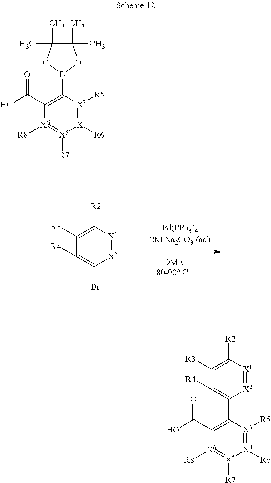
C1([R4])=C(Br)[X2]=[X1]C([R2])=C1[R3].C1(B2OC(C)(C)C(C)(C)O2)=C(C(=O)O)[X6]([R8])=[X5]([R7])[X4]([R6])=[X3]1[R5].C1([R4])=C(C2=C(C(=O)O)[X6]([R8])=[X5]([R7])[X4]([R6])=[X3]2[R5])[X2]=[X1]C([R2])=C1[R3]
